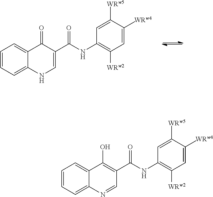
C1=CC=C2C(=C1)C(=O)C(C(NC1=C([WRw2])C=C([WRw4])C([WRw5])=C1)=O)=CN2.C1=CC=C2C(=C1)C(O)=C(C(NC1=C([WRw2])C=C([WRw4])C([WRw5])=C1)=O)C=N2
